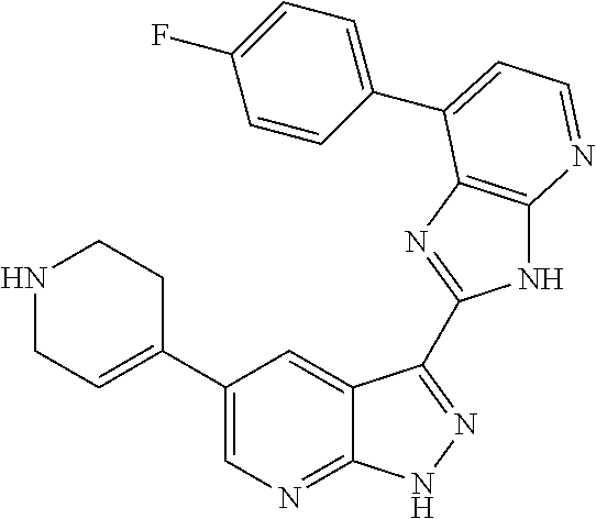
C1(C2=CN=C3C(=C2)C(C2=NC4=C(N2)N=CC=C4C2=CC=C(F)C=C2)=NN3)=CCNCC1
